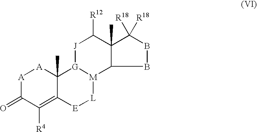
[A]1C(=O)C([R4])=C2C(C)([A]1)[G]1[M]([L][E]2)C2C(C)(C([R12])[J]1)C([R18])([R18])BB2
